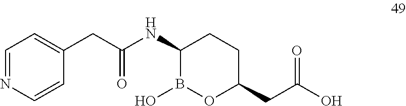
C1=NC=CC(CC(=O)NC2B(O)OC(CC(=O)O)CC2)=C1
